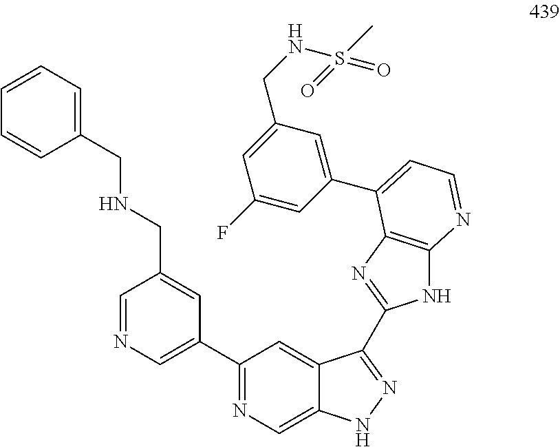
C1=CC=CC(CNCC2=CC(C3=NC=C4C(=C3)C(C3=NC5=C(N3)N=CC=C5C3=CC(CNS(=O)(C)=O)=CC(F)=C3)=NN4)=CN=C2)=C1
